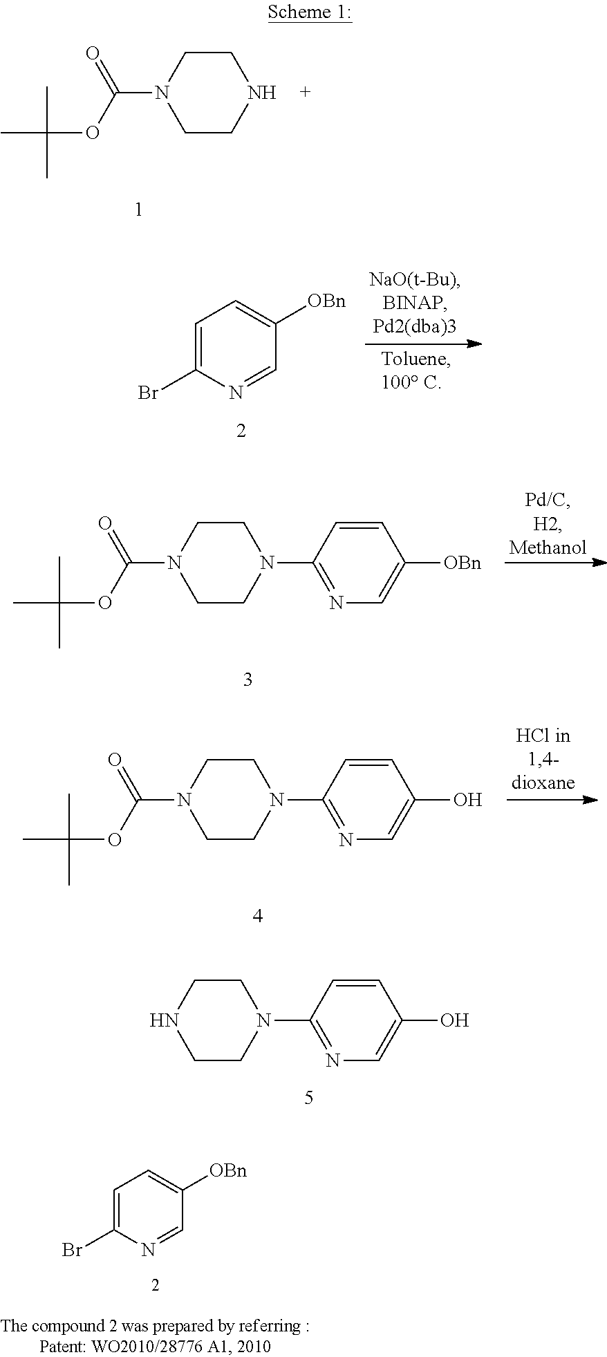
C1CN(C2=NC=C(O)C=C2)CCN1.C1=C(Br)N=CC([OBn])=C1.C1CN(C2=NC=C([OBn])C=C2)CCN1C(OC(C)(C)C)=O.C1CN(C2=NC=C(O)C=C2)CCN1C(OC(C)(C)C)=O.C1=C(Br)N=CC([OBn])=C1.C1CNCCN1C(OC(C)(C)C)=O
